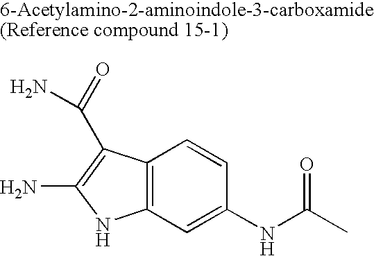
C12=C(C=C(NC(C)=O)C=C1)NC(N)=C2C(=O)N
